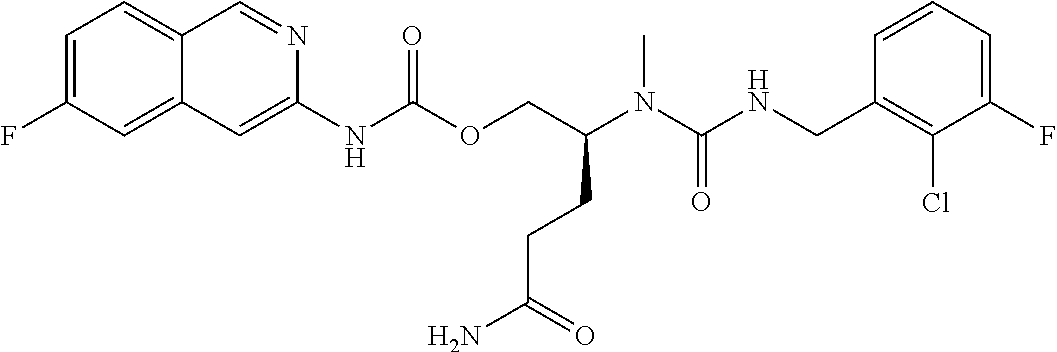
C1=CC(CNC(N(C(COC(NC2=CC3=CC(F)=CC=C3C=N2)=O)CCC(N)=O)C)=O)=C(Cl)C(F)=C1
